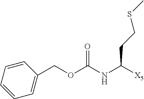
C1=CC=CC(COC(NC([X5])CCSC)=O)=C1
